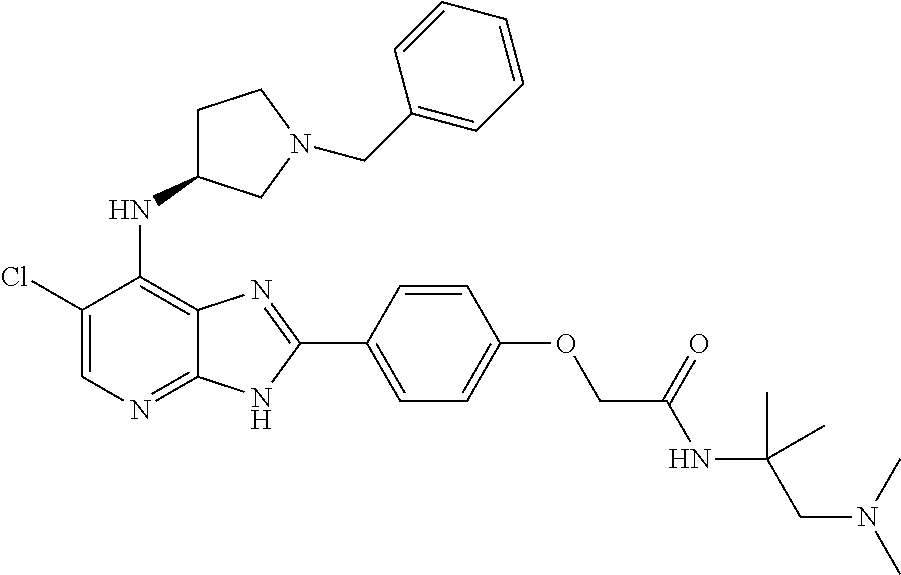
C1(Cl)=CN=C2C(=C1NC1CCN(CC3=CC=CC=C3)C1)N=C(C1=CC=C(OCC(NC(CN(C)C)(C)C)=O)C=C1)N2
